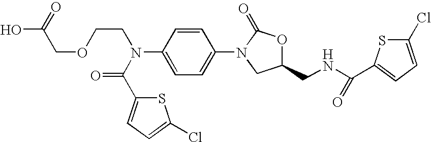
OC(=O)COCCN(C1=CC=C(N2C(=O)OC(CNC(=O)C3=CC=C(Cl)S3)C2)C=C1)C(=O)C1=CC=C(Cl)S1
